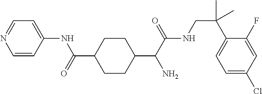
C1=CC(NC(=O)C2CCC(C(C(NCC(C3=CC=C(Cl)C=C3F)(C)C)=O)N)CC2)=CC=N1
